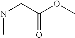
N(CC(OC)=O)C
